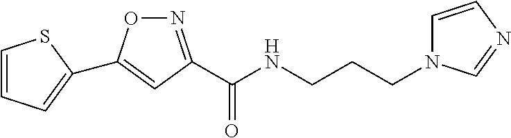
N1=C(C(NCCCN2C=CN=C2)=O)C=C(C2=CC=CS2)O1
